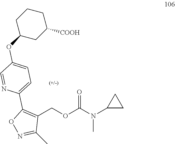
C1C(OC2=CC=C(C3=C(COC(N(C4CC4)C)=O)C(C)=NO3)N=C2)CC([COOH])CC1
